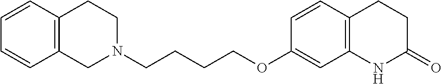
C12=C(CCN(CCCCOC3=CC4=C(C=C3)CCC(=O)N4)C1)C=CC=C2
